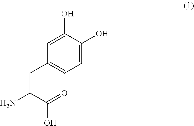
C1=C(O)C(O)=CC(CC(N)C(=O)O)=C1
